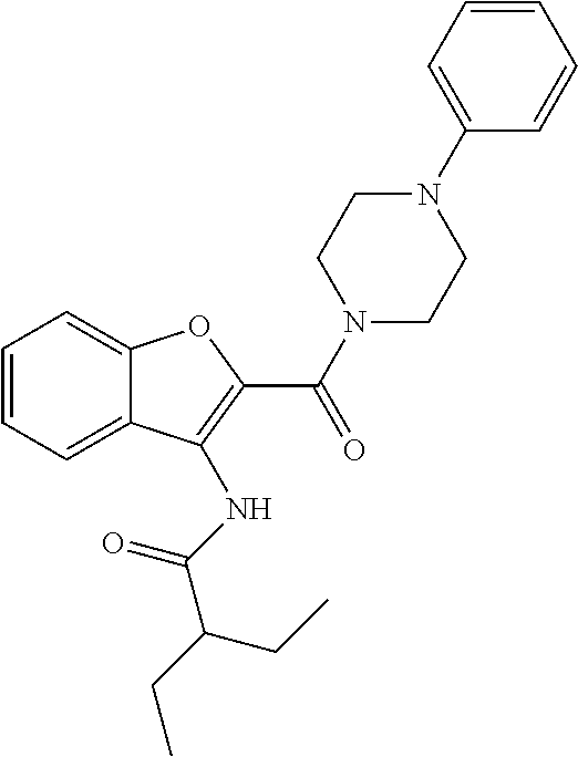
C1=CC=C2C(=C1)OC(C(N1CCN(C3=CC=CC=C3)CC1)=O)=C2NC(C(CC)CC)=O
